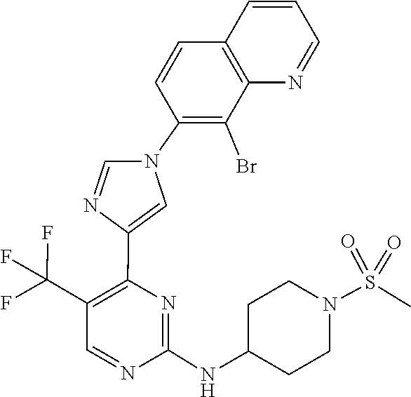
C1=CC2=C(C(Br)=C1N1C=NC(C3=C(C(F)(F)F)C=NC(NC4CCN(S(=O)(=O)C)CC4)=N3)=C1)N=CC=C2
